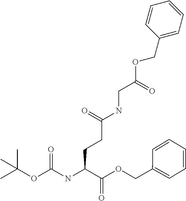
O=C(OC(C)(C)C)NC(C(OCC1=CC=CC=C1)=O)CCC(=O)NCC(OCC1=CC=CC=C1)=O
